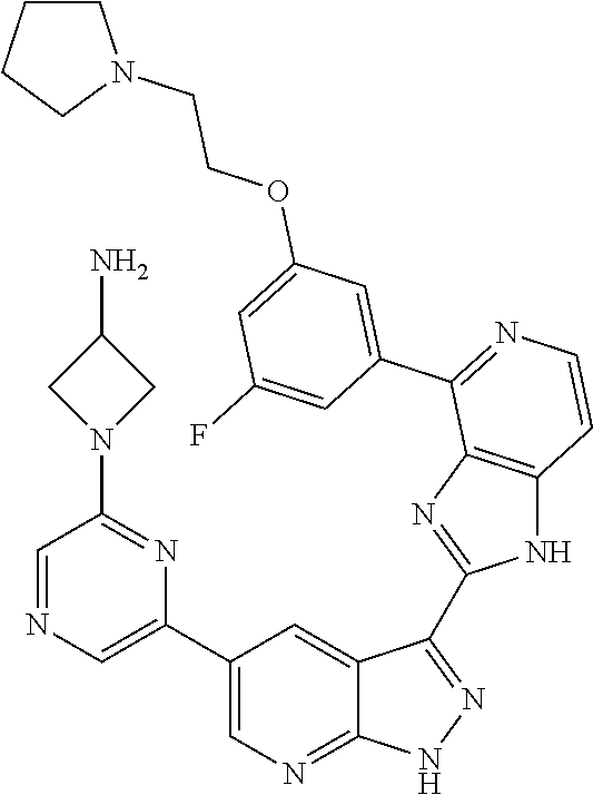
C1=NC=C(C2=CN=C3C(=C2)C(C2=NC4=C(N2)C=CN=C4C2=CC(OCCN4CCCC4)=CC(F)=C2)=NN3)N=C1N1CC(N)C1
